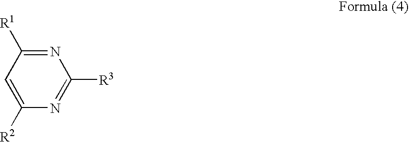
N1=C([R1])C=C([R2])N=C1[R3]
